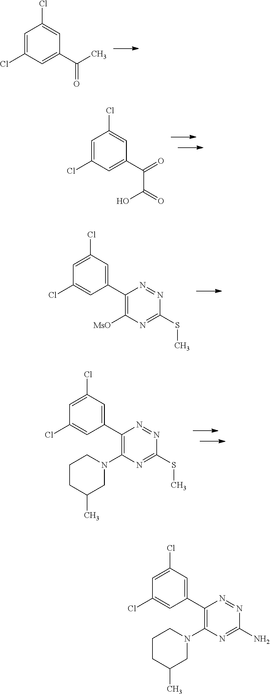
N1(C2=C(C3=CC(Cl)=CC(Cl)=C3)N=NC(N)=N2)CCCC(C)C1.CC(C1=CC(Cl)=CC(Cl)=C1)=O.O=C(C1=CC(Cl)=CC(Cl)=C1)C(=O)O.[MsO]C1=C(C2=CC(Cl)=CC(Cl)=C2)N=NC(SC)=N1.N1(C2=C(C3=CC(Cl)=CC(Cl)=C3)N=NC(SC)=N2)CCCC(C)C1
